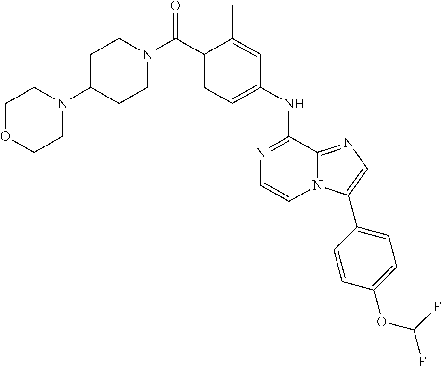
C1(C)=CC(NC2=NC=CN3C2=NC=C3C2=CC=C(OC(F)F)C=C2)=CC=C1C(N1CCC(N2CCOCC2)CC1)=O
